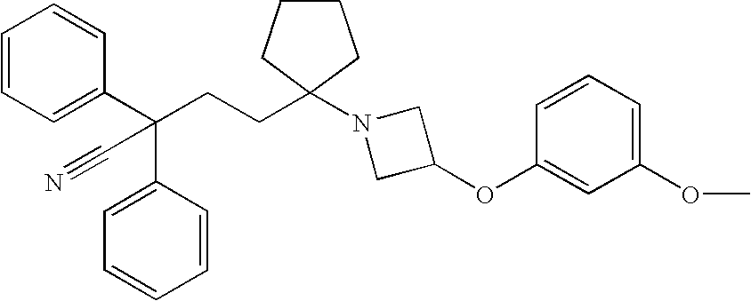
C1=CC=C(C(C2=CC=CC=C2)(C#N)CCC2(N3CC(OC4=CC(OC)=CC=C4)C3)CCCC2)C=C1
